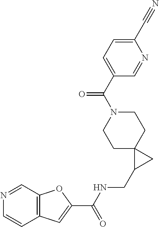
C12=C(C=C(C(NCC3CC34CCN(C(C3=CC=C(C#N)N=C3)=O)CC4)=O)O1)C=CN=C2
